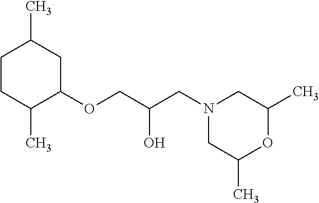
C1CC(C)C(OCC(O)CN2CC(C)OC(C)C2)CC1C
